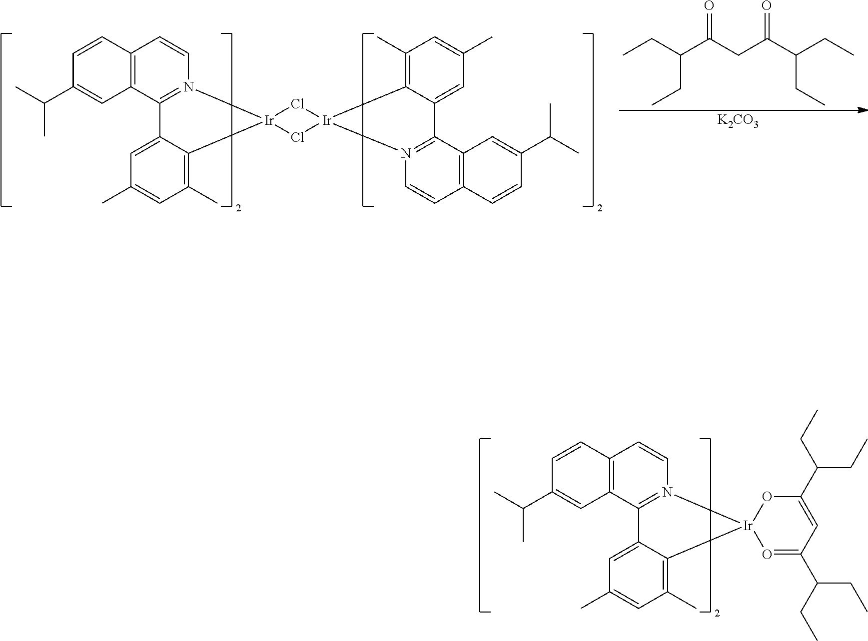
C1=CN2=C(C3=C1C=CC(C(C)C)=C3)C1=CC(C)=CC(C)=C1[Ir]21Cl[Ir]2(Cl1)C1=C(C)C=C(C)C=C1C1=N2C=CC2=C1C=C(C(C)C)C=C2.CCC(CC)C(=O)CC(=O)C(CC)CC.[K2CO3].C1=CN2=C(C3=C1C=CC(C(C)C)=C3)C1=CC(C)=CC(C)=C1[Ir]21O=C(C(CC)CC)C=C(C(CC)CC)O1
